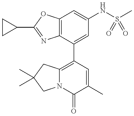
C12=C(C(C3=C4N(C(=O)C(C)=C3)CC(C)(C)C4)=CC(NS(=O)(C)=O)=C1)N=C(C1CC1)O2
